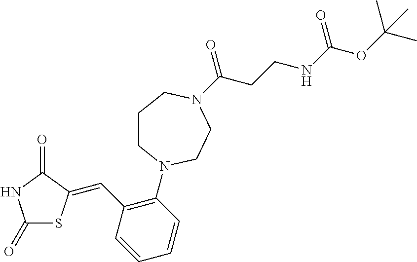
C1(=O)SC(=CC2=C(N3CCCN(C(CCNC(OC(C)(C)C)=O)=O)CC3)C=CC=C2)C(=O)N1
